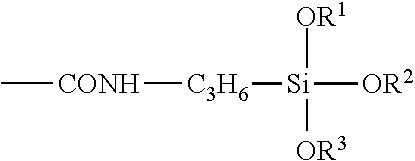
C[CONH][C3H6][Si]([OR1])([OR3])[OR2]
